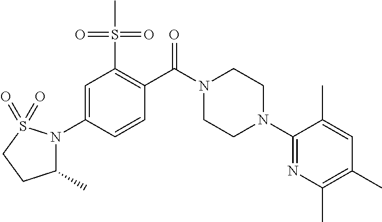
C1=C(N2C(C)CCS2(=O)=O)C=CC(C(N2CCN(C3=NC(C)=C(C)C=C3C)CC2)=O)=C1S(C)(=O)=O
